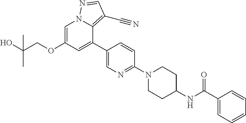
C(NC1CCN(C2=NC=C(C3=CC(OCC(O)(C)C)=CN4C3=C(C#N)C=N4)C=C2)CC1)(C1=CC=CC=C1)=O
